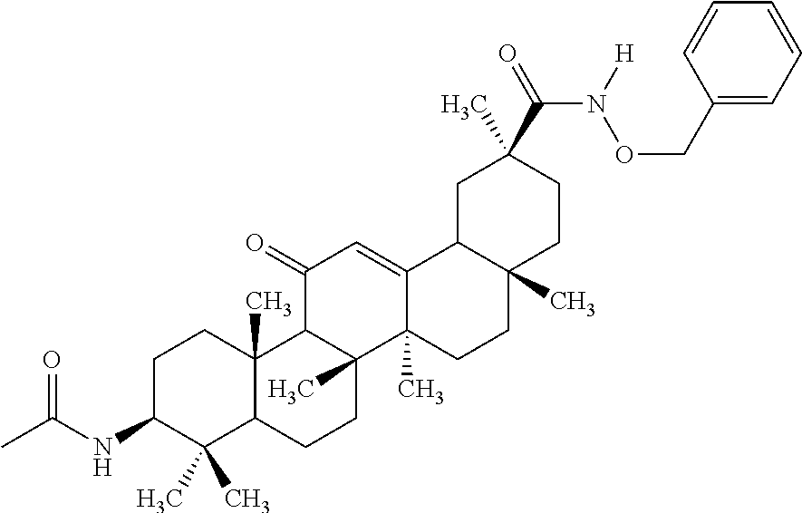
C1C(NC(C)=O)C(C)(C)C2C(C)(C1)C1C(C)(CC2)C2(C)C(=CC1=O)C1C(C)(CC2)CCC(C(=O)N([H])OCC2=CC=CC=C2)(C)C1
